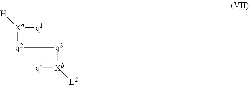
[H][Xa]1[q2]C2([q1]1)[q4][Xb]([L2])[q3]2
